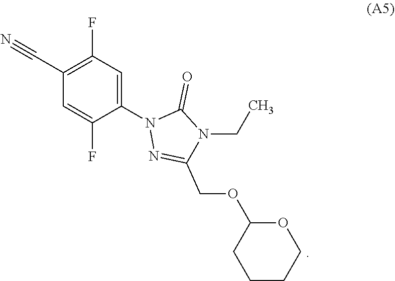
C1=C(F)C(N2N=C(COC3CCCCO3)N(CC)C2=O)=CC(F)=C1C#N
